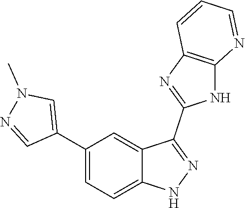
C1(C2=CC=C3C(=C2)C(C2=NC4=C(N2)N=CC=C4)=NN3)=CN(C)N=C1
